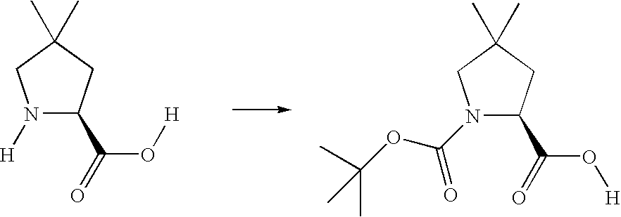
N1([H])C(C(O[H])=O)CC(C)(C)C1.N1(C(OC(C)(C)C)=O)C(C(O[H])=O)CC(C)(C)C1
